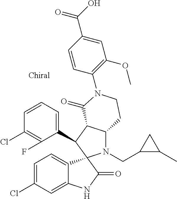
C1(C2C3C(N(CC4C(C)C4)C24C2=CC=C(Cl)C=C2NC4=O)CCN(C2=C(OC)C=C(C(O)=O)C=C2)C3=O)=CC=CC(Cl)=C1F
